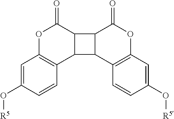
O1C2=C(C3C(C1=O)C1C3C3=C(OC1=O)C=C(O[R5])C=C3)C=CC(O[R5])=C2
